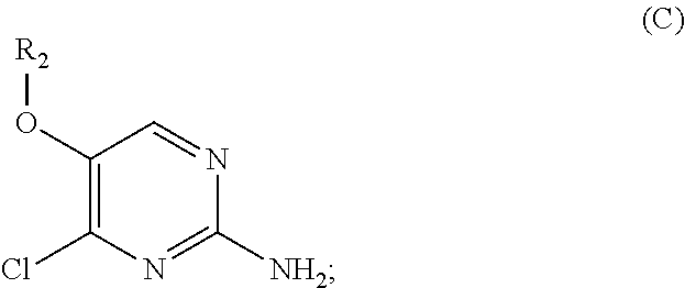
C1(O[R2])=C(Cl)N=C([NH2])N=C1
